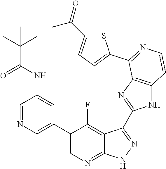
C1=NC=C(C2=CN=C3C(=C2F)C(C2=NC4=C(N2)C=CN=C4C2=CC=C(C(=O)C)S2)=N[N H]3)C=C1NC(C(C)(C)C)=O
